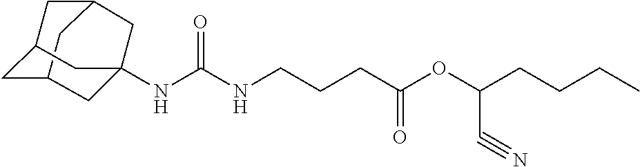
C12CC3CC(C1)CC(NC(NCCCC(OC(CCCC)C#N)=O)=O)(C3)C2
